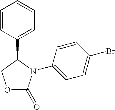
C1=CC(C2COC(=O)N2C2=CC=C(Br)C=C2)=CC=C1
